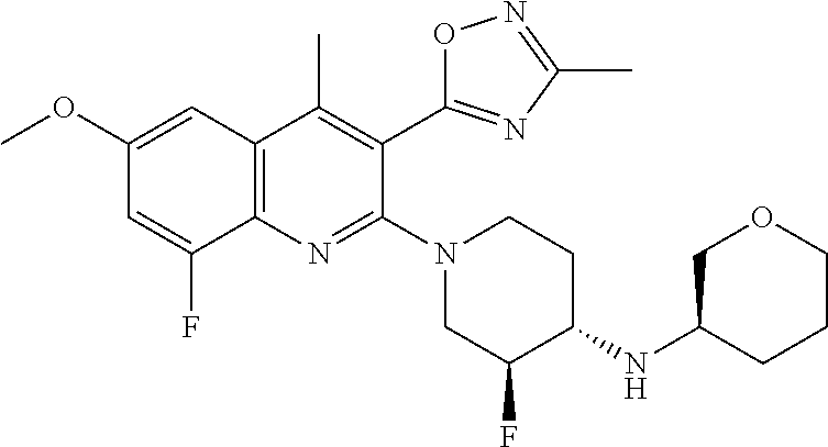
C1(OC)=CC2=C(C(F)=C1)N=C(N1CCC(NC3COCCC3)C(F)C1)C(C1=NC(C)=NO1)=C2C
